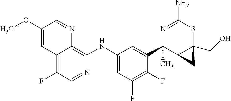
C12=C(F)C=NC(NC3=CC(F)=C(F)C(C4(C)C5C(CO)(SC(N)=N4)C5)=C3)=C1N=CC(OC)=C2
